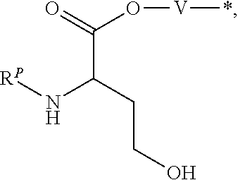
C(C(CCO)N[RP])(=O)O[V]*
